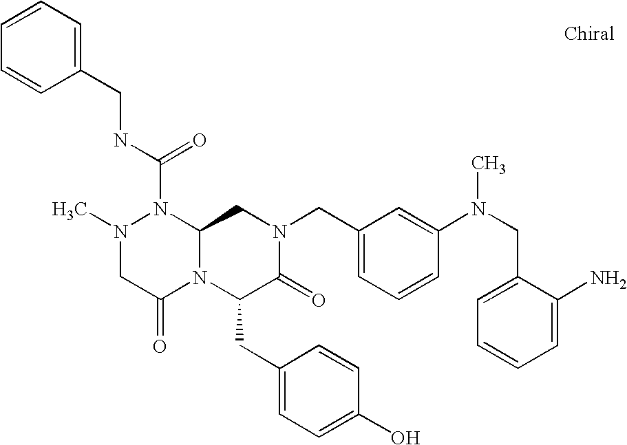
CN1CC(=O)N2C(N1C(NCC1=CC=CC=C1)=O)CN(CC1=CC=CC(N(CC3=CC=CC=C3N)C)=C1)C(=O)C2CC1=CC=C(O)C=C1
